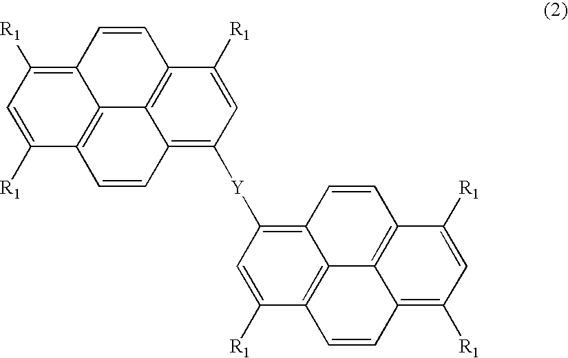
C1=C([R1])C2=C3C(=C1[R1])C=CC1=C3C(=C([Y]C3=C4C5=C(C([R1])=C3)C=CC3=C([R1])C=C([R1])C(=C53)C=C4)C=C1[R1])C=C2
